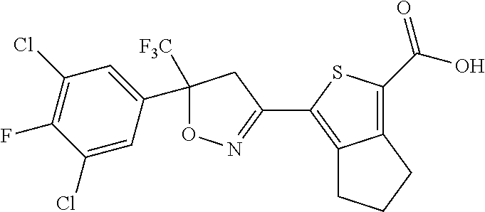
C12=C(C(=O)O)SC(C3=NOC([F3C])(C4=CC(Cl)=C(F)C(Cl)=C4)C3)=C1CCC2
